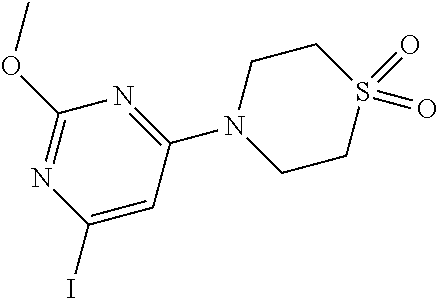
C1(I)=CC(N2CCS(=O)(=O)CC2)=NC(OC)=N1
